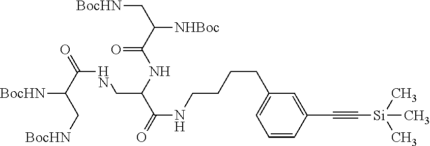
C1=CC(C#C[Si](C)(C)C)=CC(CCCCNC(=O)C(CNC(=O)C(C[BocHN])[BocHN])NC(C(C[BocHN])[NHBoc])=O)=C1
